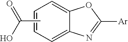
C1=CC=C2C(=C1)OC([Ar])=N2.CC(O)=O
